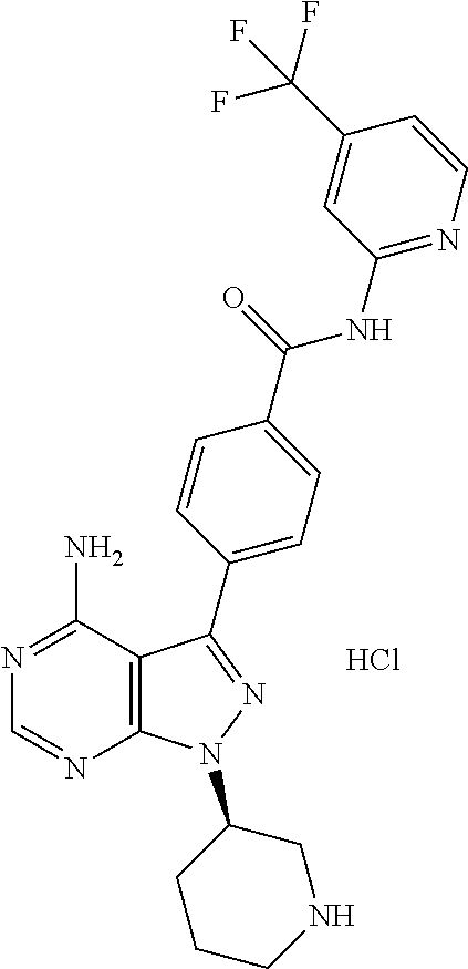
N1=C(N)C2=C(N=C1)N(C1CCCNC1)N=C2C1=CC=C(C(=O)NC2=NC=CC(C(F)(F)F)=C2)C=C1.Cl
